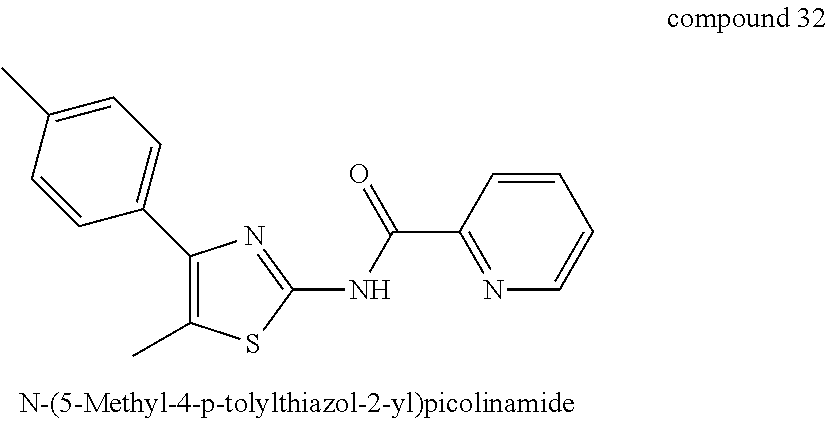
C1(C)=C(C2=CC=C(C)C=C2)N=C(NC(C2=NC=CC=C2)=O)S1
